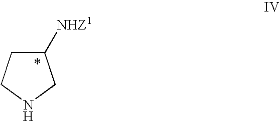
C1([NHZ1])CCNC1
